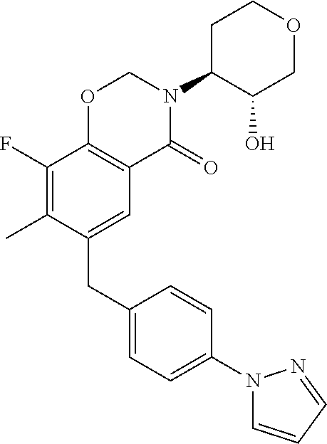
C1(CC2=CC3=C(C(F)=C2C)OCN(C2C(O)COCC2)C3=O)=CC=C(N2C=CC=N2)C=C1
